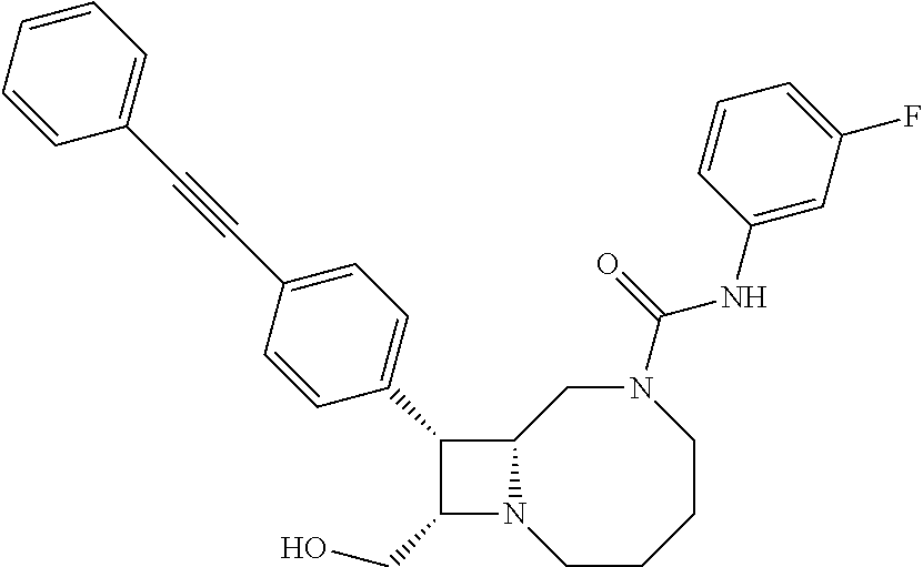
C1(CO)N2C(C1C1=CC=C(C#CC3=CC=CC=C3)C=C1)CN(C(NC1=CC(F)=CC=C1)=O)CCCC2
